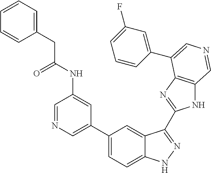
C1(C2=CN=CC(NC(CC3=CC=CC=C3)=O)=C2)=CC=C2C(=C1)C(C1=NC3=C(N1)C=NC=C3C1=CC(F)=CC=C1)=NN2
